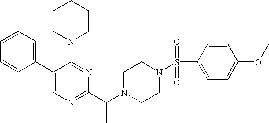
C1=C(C2=CC=CC=C2)C(N2CCCCC2)=NC(C(N2CCN(S(=O)(=O)C3=CC=C(OC)C=C3)CC2)C)=N1
